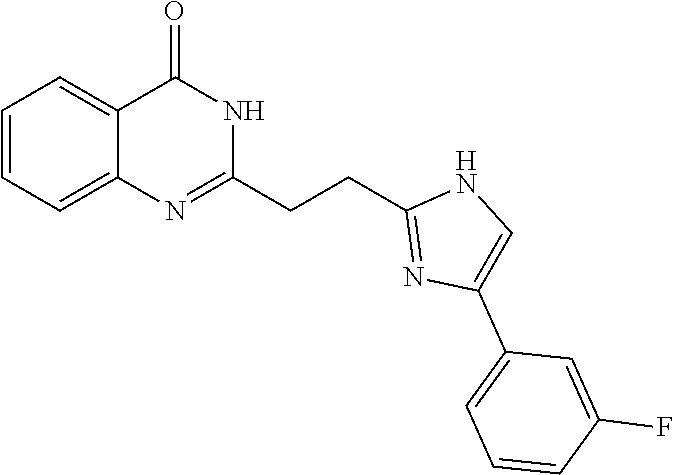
C1=CC=C2C(=C1)C(=O)NC(CCC1=NC(C3=CC=CC(F)=C3)=CN1)=N2
